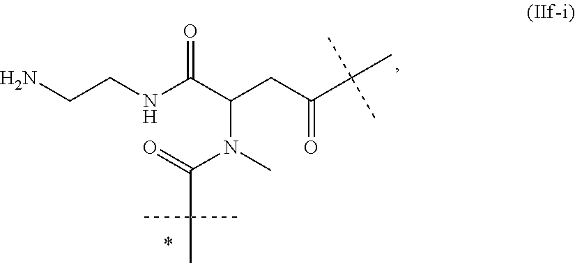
N(C)(C(C(C)(C)C)=O)C(CC(=O)C(C)(C)C)C(NCCN)=O
